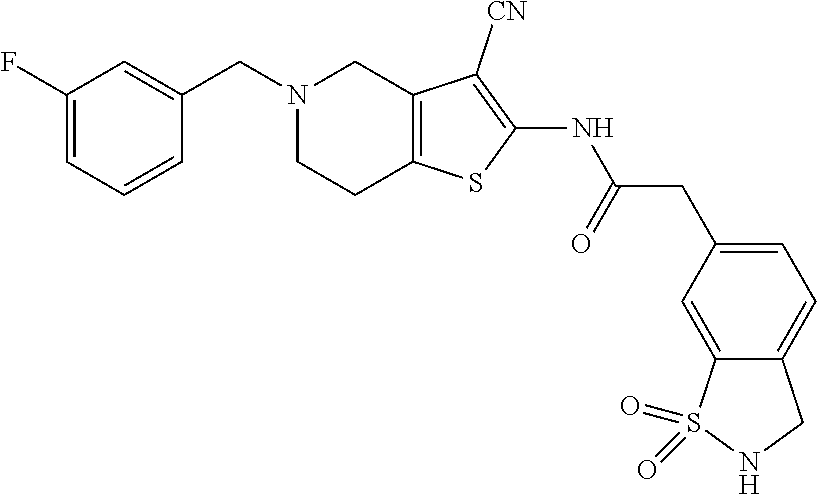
C1(NC(CC2=CC=C3C(=C2)S(=O)(=O)NC3)=O)=C([CN])C2=C(CCN(CC3=CC(F)=CC=C3)C2)S1
